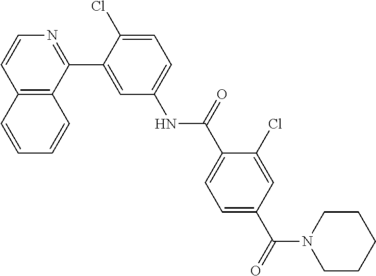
C12=C(C(C3=CC(NC(C4=CC=C(C(=O)N5CCCCC5)C=C4Cl)=O)=CC=C3Cl)=NC=C1)C=CC=C2
